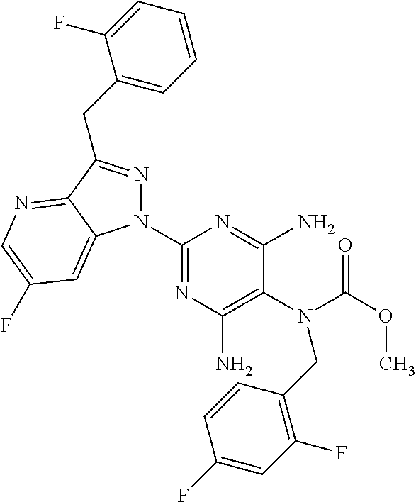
C1(N2N=C(CC3=CC=CC=C3F)C3=NC=C(F)C=C23)=NC(N)=C(N(C(OC)=O)CC2=C(F)C=C(F)C=C2)C(N)=N1
